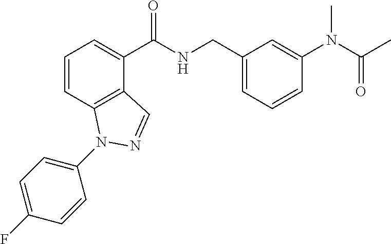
C1=CC2=C(C(C(NCC3=CC=CC(N(C(C)=O)C)=C3)=O)=C1)C=NN2C1=CC=C(F)C=C1
